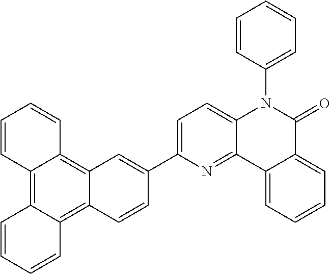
C1(C2=CC=C3C(=N2)C2=CC=CC=C2C(=O)N3C2=CC=CC=C2)=CC2=C3C(=C4C(=C2C=C1)C=CC=C4)C=CC=C3
